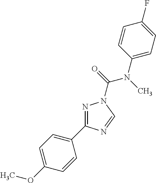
N1=C(C2=CC=C(OC)C=C2)N=CN1C(N(C1=CC=C(F)C=C1)C)=O
